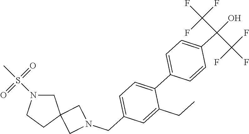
C1N(S(C)(=O)=O)CCC12CN(CC1=CC=C(C3=CC=C(C(O)(C(F)(F)F)C(F)(F)F)C=C3)C(CC)=C1)C2
